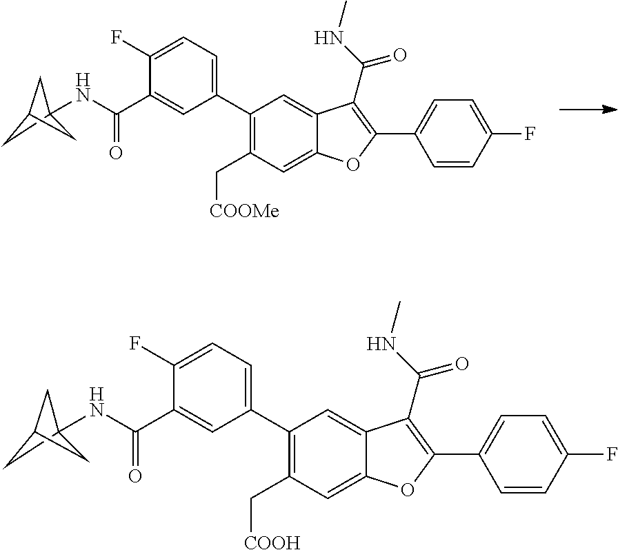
C1(C2=CC=C(F)C(C(=O)NC34CC(C3)C4)=C2)=C(C[COOMe])C=C2C(=C1)C(C(=O)NC)=C(C1=CC=C(F)C=C1)O2.C1(C2=CC=C(F)C(C(=O)NC34CC(C3)C4)=C2)=C(C[COOH])C=C2C(=C1)C(C(=O)NC)=C(C1=CC=C(F)C=C1)O2
